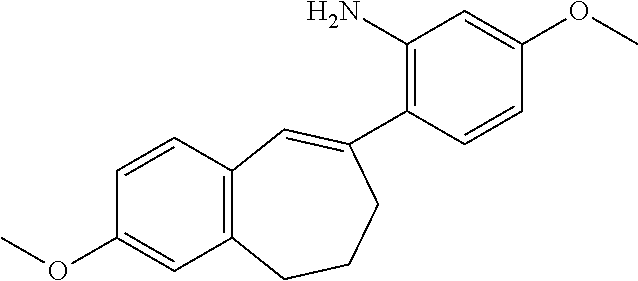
C12=C(CCCC(C3=C(N)C=C(OC)C=C3)=C1)C=C(OC)C=C2
